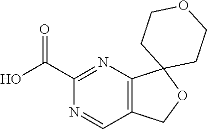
C1(C(O)=O)=NC2=C(C=N1)COC21CCOCC1
